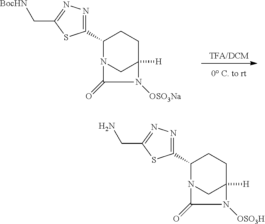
C1(C2N3CC([H])(CC2)N([OSO3Na])C3=O)=NN=C(C[BocHN])S1.C1(C2N3CC([H])(CC2)N([OSO3H])C3=O)=NN=C(CN)S1
